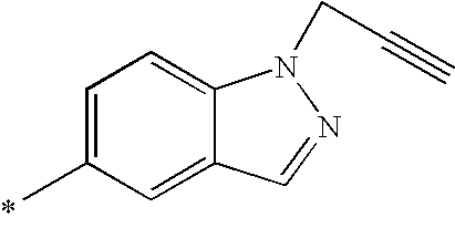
C1=C(C)C=C2C(=C1)N(CC#C)N=C2
